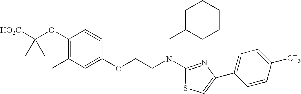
[HO2C]C(OC1=C(C)C=C(OCCN(C2=NC(C3=CC=C([CF3])C=C3)=CS2)CC2CCCCC2)C=C1)(C)C
